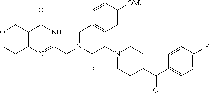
O1CCC2=C(C1)C(=O)NC(CN(C(CN1CCC(C(C3=CC=C(F)C=C3)=O)CC1)=O)CC1=CC=C([OMe])C=C1)=N2
